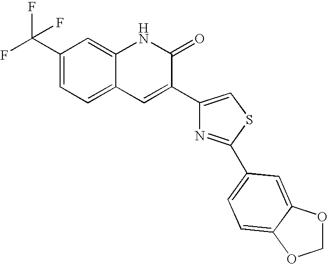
C1(C(F)(F)F)=CC=C2C(=C1)NC(=O)C(C1=CSC(C3=CC=C4C(=C3)OCO4)=N1)=C2
